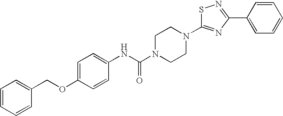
S1C(N2CCN(C(NC3=CC=C(OCC4=CC=CC=C4)C=C3)=O)CC2)=NC(C2=CC=CC=C2)=N1
